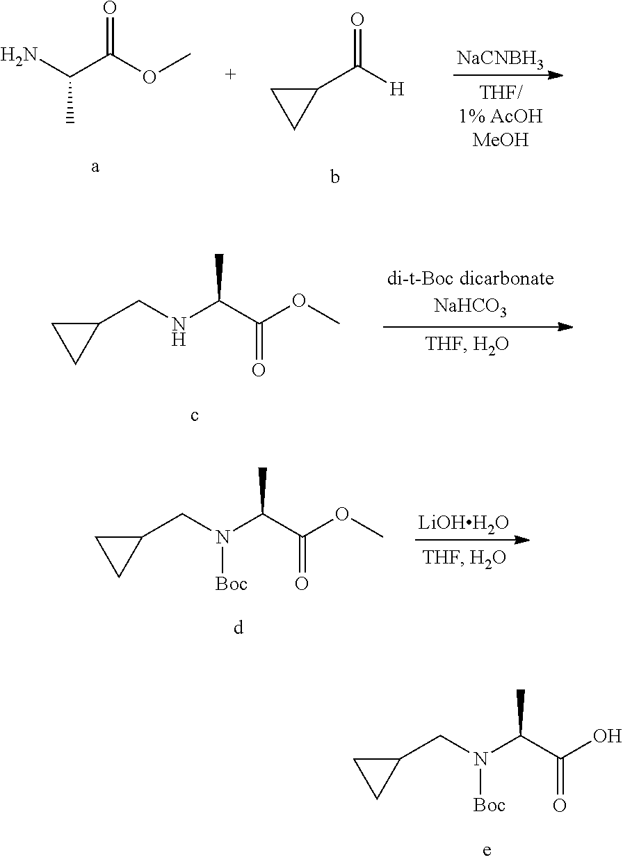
C1(C([H])=O)CC1.[NaCNBH3].CC(N)C(OC)=O.C1(CN(C(C(OC)=O)C)[Boc])CC1.[LiOHH2O].C1(CN(C(C(O)=O)C)[Boc])CC1.C1(CNC(C(OC)=O)C)CC1
